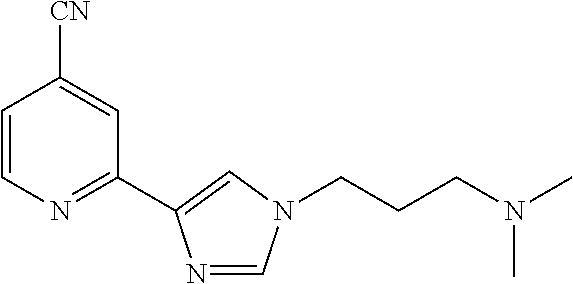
C1=CN=C(C2=CN(CCCN(C)C)C=N2)C=C1[CN]
